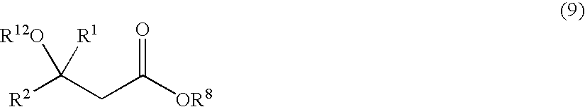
[R2]C(CC([OR8])=O)([R12O])[R1]
